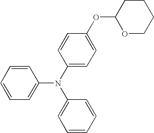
C1=CC=CC(N(C2=CC=C(OC3OCCCC3)C=C2)C2=CC=CC=C2)=C1
